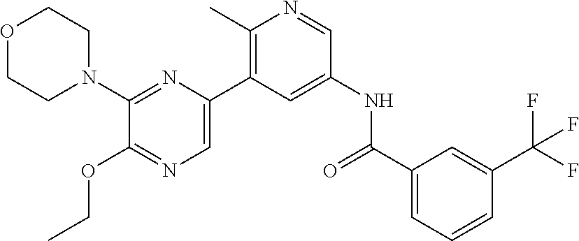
O1CCN(C2=NC(C3=C(C)N=CC(NC(C4=CC=CC(C(F)(F)F)=C4)=O)=C3)=CN=C2OCC)CC1
